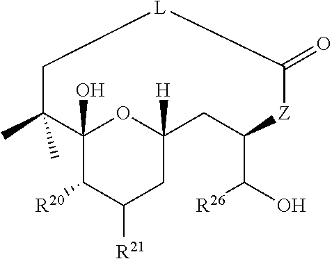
C12(O)C([R20])C([R21])CC([H])(O1)CC(C([R26])O)[Z]C(=O)[L]CC2(C)C
